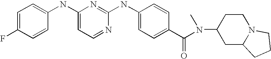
C1=C(F)C=CC(NC2=CC=NC(NC3=CC=C(C(N(C4CC5N(CC4)CCC5)C)=O)C=C3)=N2)=C1
